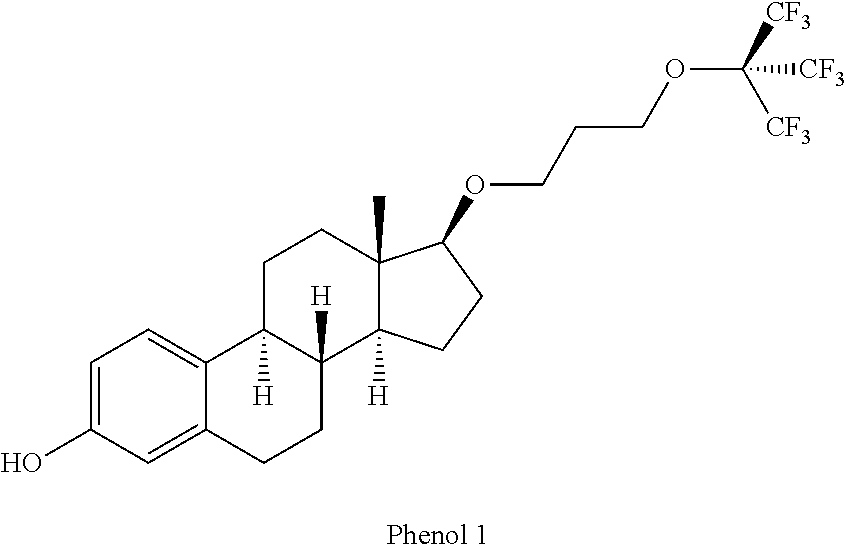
C1=C(O)C=C2C(=C1)C1([H])C([H])(CC2)C2([H])C(C)(CC1)C(OCCCOC([CF3])([CF3])[CF3])CC2
